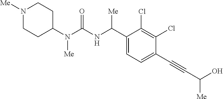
C1(N(C(NC(C2=CC=C(C#CC([Me])O)C(Cl)=C2Cl)[Me])=O)[Me])CCN([Me])CC1
